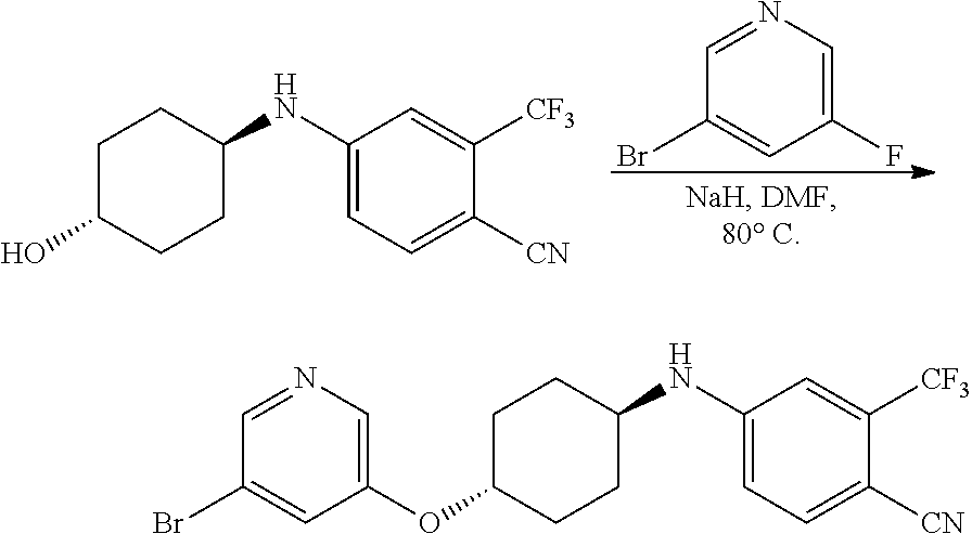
C1(Br)=CC(OC2CCC(NC3=CC=C([CN])C([CF3])=C3)CC2)=CN=C1.OC1CCC(NC2=CC=C([CN])C([CF3])=C2)CC1.C1=NC=C(F)C=C1Br
